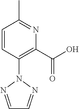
C1=NN(C2=C(C(O)=O)N=C(C)C=C2)N=C1
